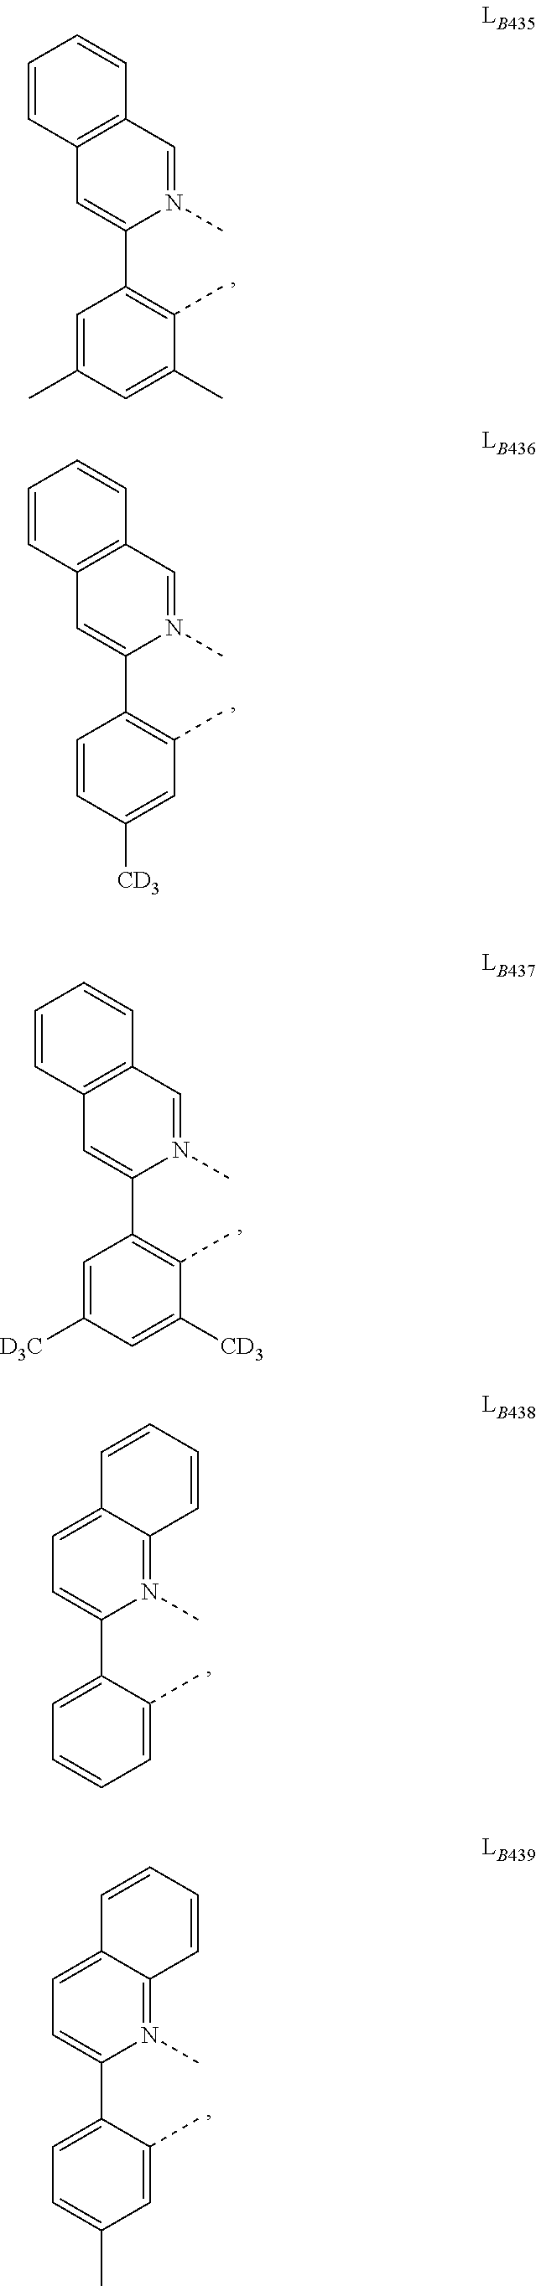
C1=C(C)C(C)=C(C2=CC3=C(C=N2C)C=CC=C3)C=C1C.C1([CD3])=CC(C)=C(C2=CC3=C(C=N2C)C=CC=C3)C=C1.C1=C([CD3])C(C)=C(C2=CC3=C(C=N2C)C=CC=C3)C=C1[D3C].C1=CC=C(C2=CC=C3C(=N2C)C=CC=C3)C(C)=C1.C1(C)=CC=C(C2=CC=C3C(=N2C)C=CC=C3)C(C)=C1
